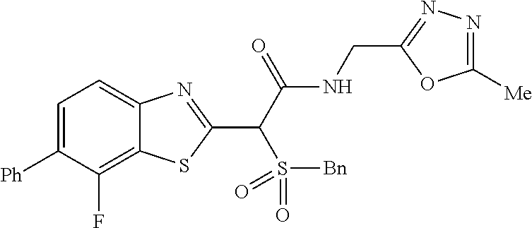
[Ph]C1=CC=C2C(=C1F)SC(C(C(NCC1=NN=C([Me])O1)=O)S(=O)([Bn])=O)=N2
